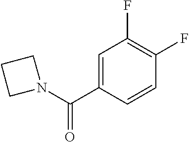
C1=C(C(N2CCC2)=O)C=CC(F)=C1F
